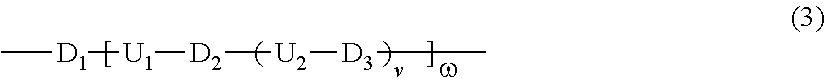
C[D1][U1][D2][U2][D3]C
